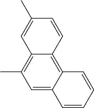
C1=C2C(=C3C(=C1C)C=C(C)C=C3)C=CC=C2
